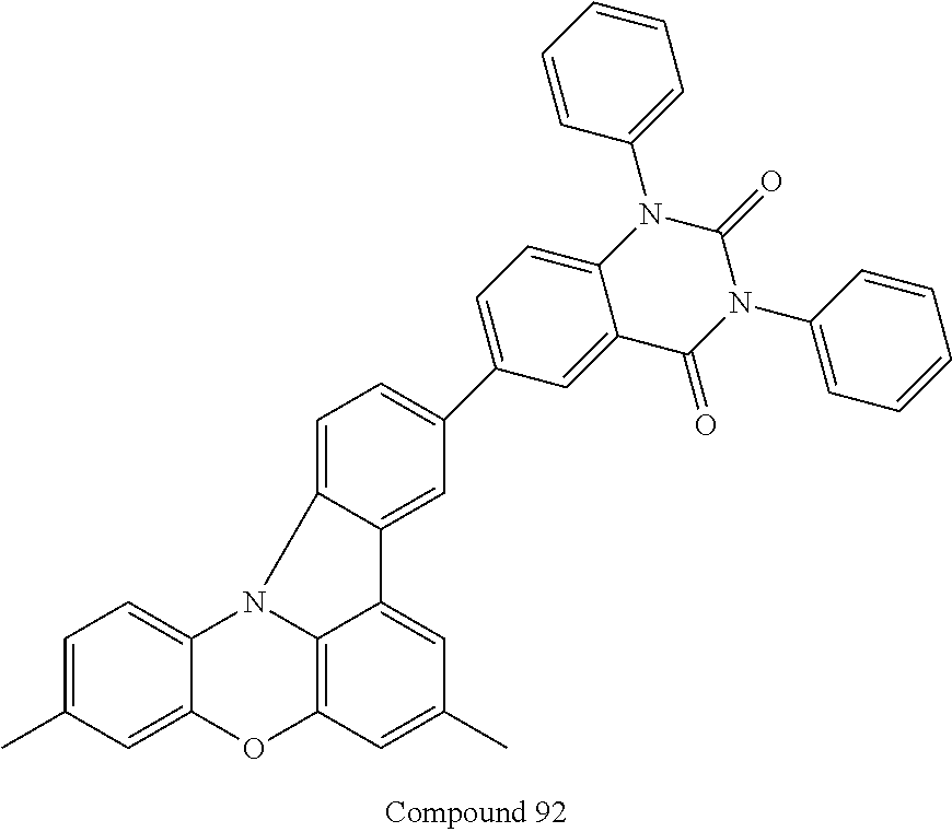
C1=C(C)C=C2C(=C1)N1C3=C(O2)C=C(C)C=C3C2=CC(C3=CC=C4C(=C3)C(=O)N(C3=CC=CC=C3)C(=O)N4C3=CC=CC=C3)=CC=C12
